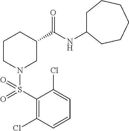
C1(S(=O)(=O)N2CC(C(NC3CCCCCC3)=O)CCC2)=C(Cl)C=CC=C1Cl
